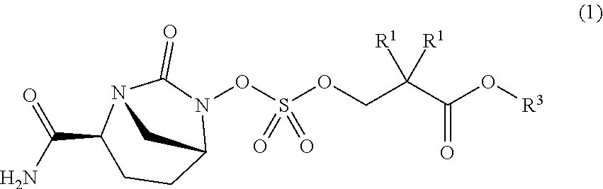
S(ON1C2CCC(C(N)=O)N(C1=O)C2)(=O)(=O)OCC(C(O[R3])=O)([R1])[R1]
